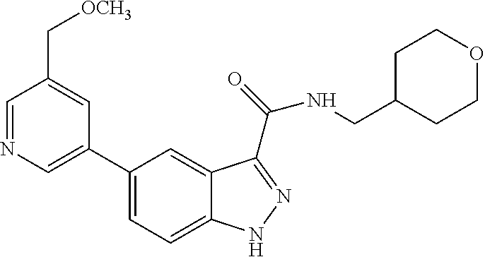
C1=NC=C(C2=CC=C3C(=C2)C(C(NCC2CCOCC2)=O)=NN3)C=C1C[OCH3]
